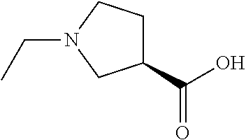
C1(C(O)=O)CCN(CC)C1
